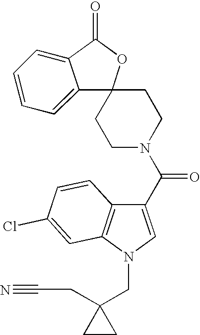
C1CN(C(=O)C2=CN(CC3(CC#N)CC3)C3=C2C=CC(Cl)=C3)CCC12C1=CC=CC=C1C(=O)O2
